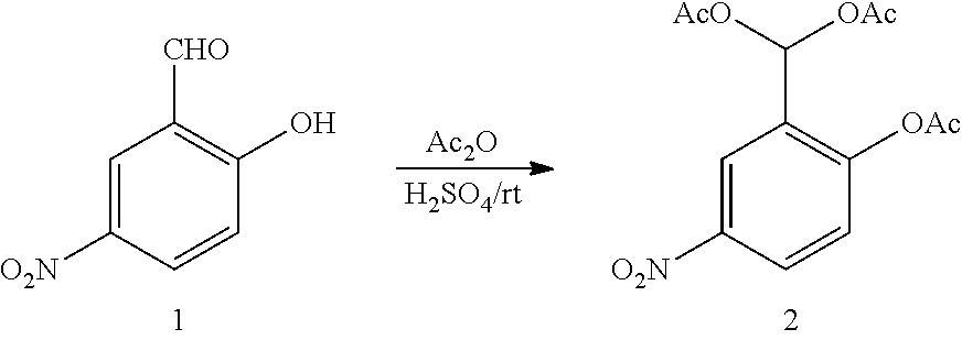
C1=C([O2N])C=CC([OAc])=C1C([AcO])[OAc].[Ac2O].C1=C([O2N])C=CC(O)=C1[CHO]
